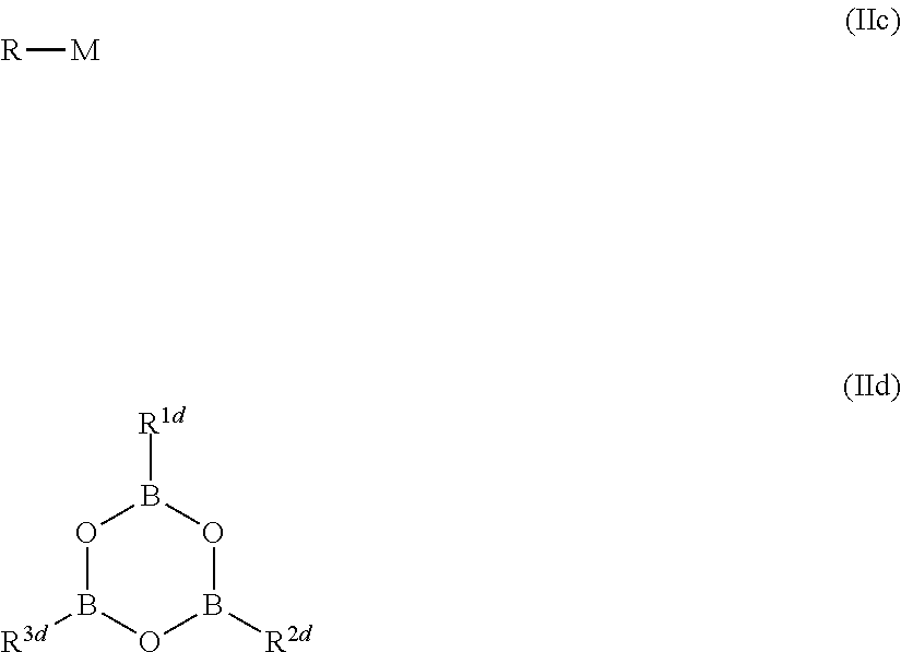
[R][M].O1B([R3d])OB([R2d])OB1[R1d]
